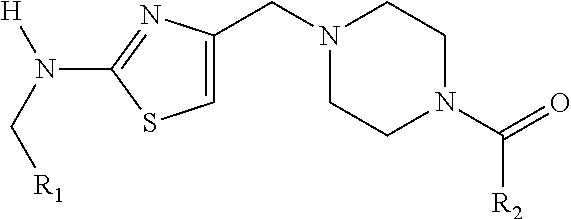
N1(CC2=CSC(N([H])C[R1])=N2)CCN(C(=O)[R2])CC1
